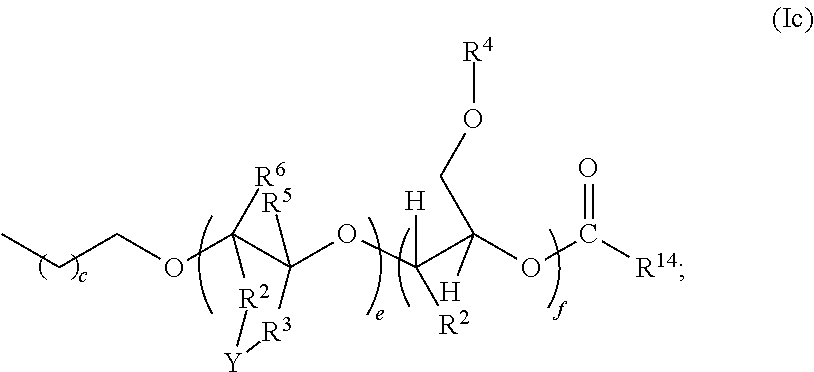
CCCOC1([R6])C(OC(C(OC([R14])=O)([H])CO[R4])([H])[R2])([R5])[R3][Y][R2]1
